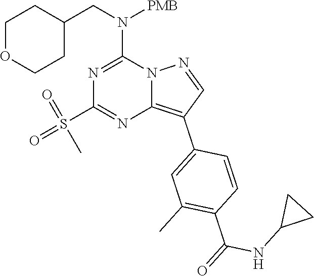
C1(CN(C2=NC(S(=O)(=O)C)=NC3=C(C4=CC(C)=C(C(=O)NC5CC5)C=C4)C=NN23)[PMB])CCOCC1
